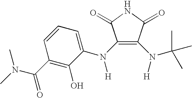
C1(N(C2=CC=CC(C(=O)N(C)C)=C2O)[H])=C(N([H])C(C)(C)C)C(=O)NC1=O
